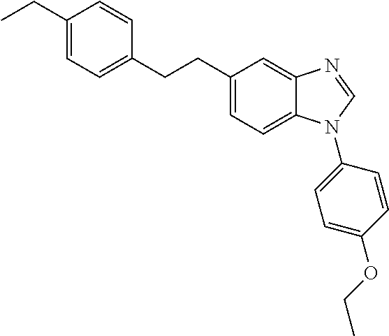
C1(CC)=CC=C(CCC2=CC=C3C(=C2)N=CN3C2=CC=C(OCC)C=C2)C=C1
